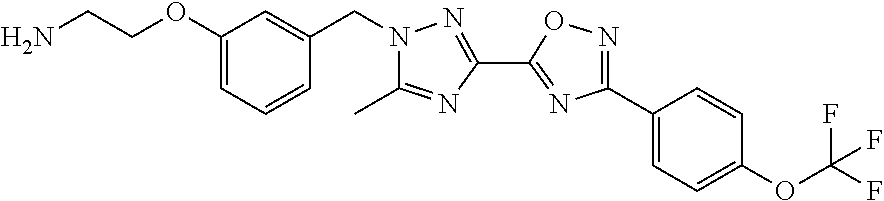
C(OC1=CC=CC(CN2C(C)=NC(C3=NC(C4=CC=C(OC(F)(F)F)C=C4)=NO3)=N2)=C1)CN
